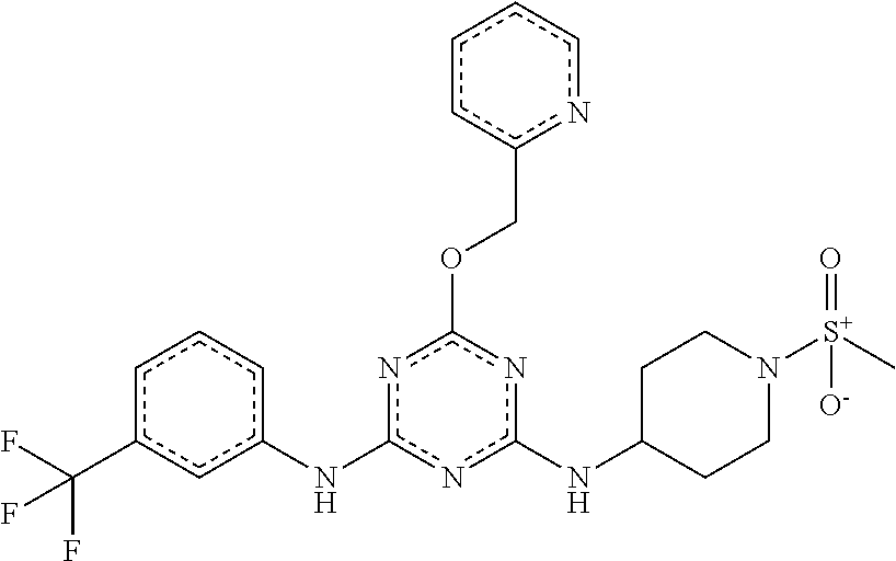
C1C(Nc2nc(Nc3cccc(C(F)(F)F)c3)nc(OCc3ncccc3)n2)CCN([S+](=O)(C)[O-])C1
